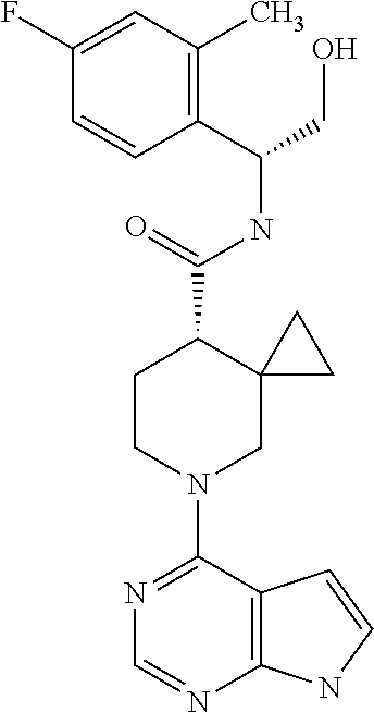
N1=C(N2CC3(C(C(=O)NC(C4=C(C)C=C(F)C=C4)CO)CC2)CC3)C2=C(N=C1)NC=C2
